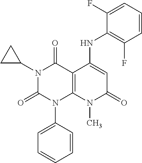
C1=CC(N2C3=C(C(=O)N(C4CC4)C2=O)C(NC2=C(F)C=CC=C2F)=CC(=O)N3C)=CC=C1
